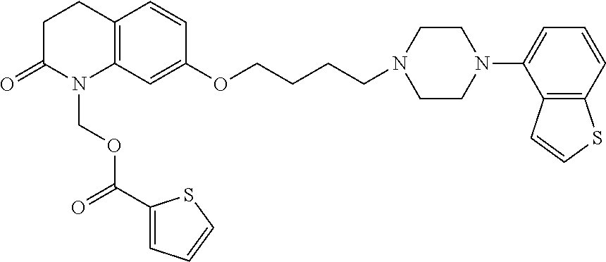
C12=C(C=C(OCCCCN3CCN(C4=CC=CC5=C4C=CS5)CC3)C=C1)N(COC(C1=CC=CS1)=O)C(=O)CC2
